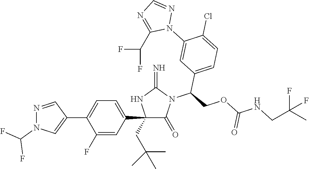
C1(C2=CC=C(C3=CN(C(F)F)N=C3)C(F)=C2)(CC(C)(C)C)C(=O)N(C(COC(NCC(C)(F)F)=O)C2=CC=C(Cl)C(N3N=CN=C3C(F)F)=C2)C(=N)N1
